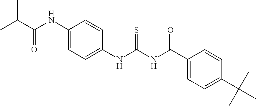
C(C(NC1=CC=C(NC(NC(C2=CC=C(C(C)(C)C)C=C2)=O)=S)C=C1)=O)(C)C
